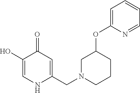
C1(O)=CNC(CN2CCCC(OC3=CC=CC=N3)C2)=CC1=O
